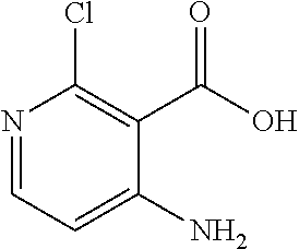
C1(N)=CC=NC(Cl)=C1C(O)=O
